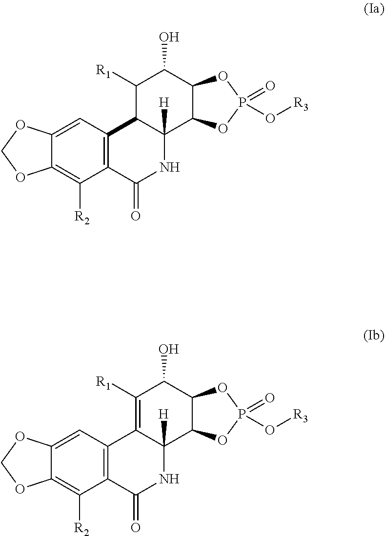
C12=C(C(=O)NC3([H])C1C([R1])C(O)C1C3OP(=O)(O[R3])O1)C([R2])=C1C(=C2)OCO1.C12=C(C(=O)NC3([H])C1=C([R1])C(O)C1C3OP(=O)(O[R3])O1)C([R2])=C1C(=C2)OCO1
